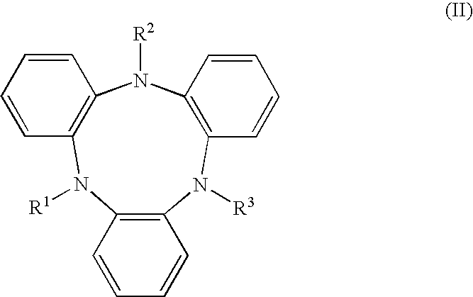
C12=C(N([R1])C3=C(N([R2])C4=C(N1[R3])C=CC=C4)C=CC=C3)C=CC=C2
